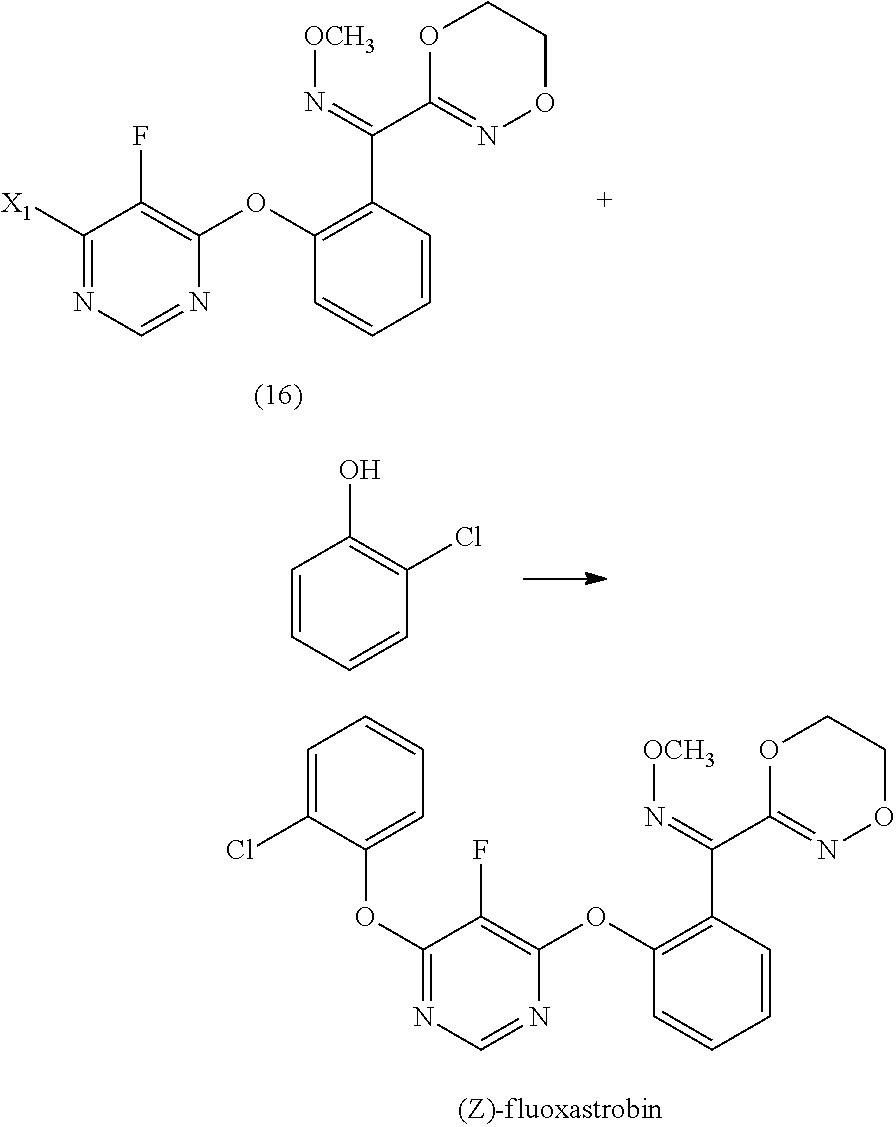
C1=C(Cl)C(OC2=NC=NC(OC3=C(C(=N[OCH3])C4=NOCCO4)C=CC=C3)=C2F)=CC=C1.[X1]C1=NC=NC(OC2=C(C(=N[OCH3])C3=NOCCO3)C=CC=C2)=C1F.C1=CC=CC(Cl)=C1O
